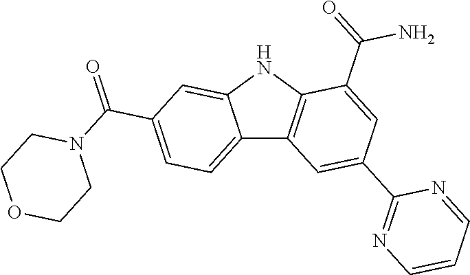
C12=CC=C(C(N3CCOCC3)=O)C=C1NC1=C2C=C(C2=NC=CC=N2)C=C1C(=O)N
